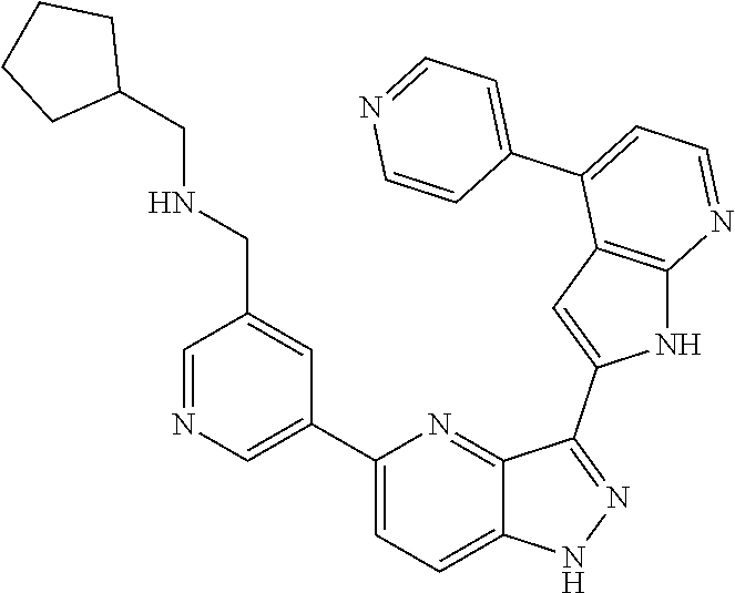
C1(C2=CN=CC(CNCC3CCCC3)=C2)=CC=C2C(=N1)C(C1=CC3=C(N1)N=CC=C3C1=CC=NC=C1)=NN2
